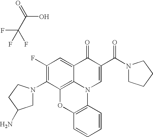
C1(F)=C(N2CC(N)CC2)C2=C3C(=C1)C(=O)C(C(N1CCCC1)=O)=CN3C1=C(O2)C=CC=C1.C(O)(=O)C(F)(F)F
